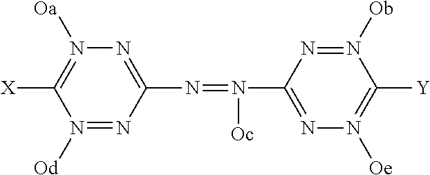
N1([Od])=NC(N=N(C2=NN([Oe])=C([Y])N([Ob])=N2)[Oc])=NN([Oa])=C1[X]
